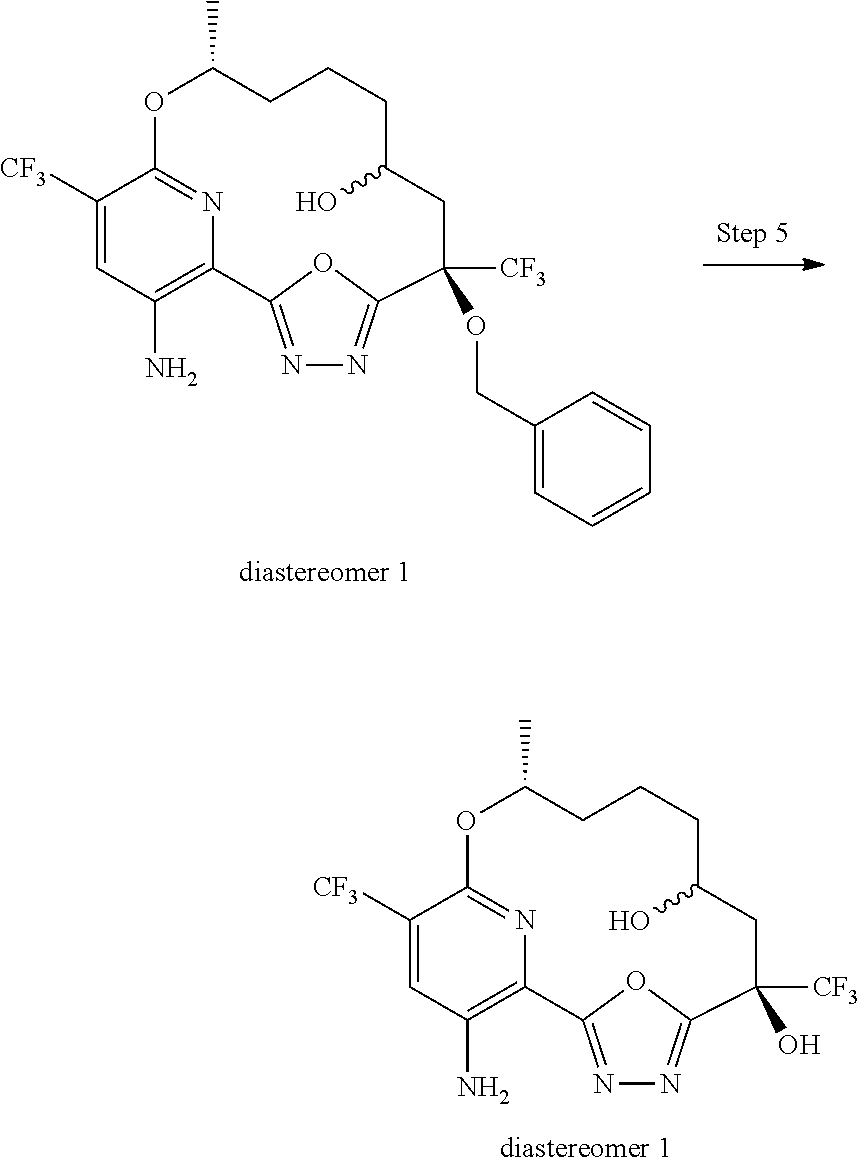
N1=C2OC(=N1)C([CF3])(OCC1=CC=CC=C1)CC(O)CCCC(C)OC1=NC2=C(N)C=C1[CF3].N1=C2OC(=N1)C([CF3])(O)CC(O)CCCC(C)OC1=NC2=C(N)C=C1[CF3]
